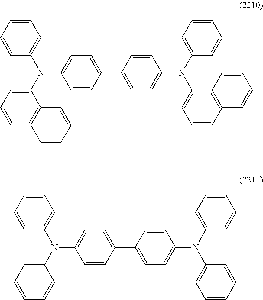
N(C1=CC=C(C2=CC=C(N(C3=CC=CC=C3)C3=CC=CC4=C3C=CC=C4)C=C2)C=C1)(C1=CC=CC2=C1C=CC=C2)C1=CC=CC=C1.N(C1=CC=C(C2=CC=C(N(C3=CC=CC=C3)C3=CC=CC=C3)C=C2)C=C1)(C1=CC=CC=C1)C1=CC=CC=C1
